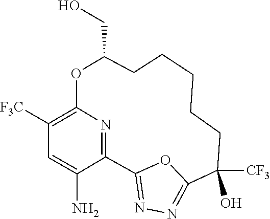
C12=NN=C(O1)C1=NC(=C([F3C])C=C1N)OC(CO)CCCCCC2(O)[CF3]
